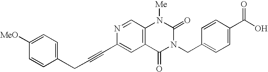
N1=CC2=C(C=C1C#CCC1=CC=C([MeO])C=C1)C(=O)N(CC1=CC=C(C(O)=O)C=C1)C(=O)N2[Me]
